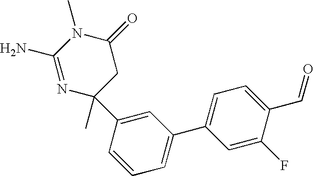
N1=C(N)N(C)C(=O)CC1(C)C1=CC(C2=CC=C(C=O)C(F)=C2)=CC=C1
